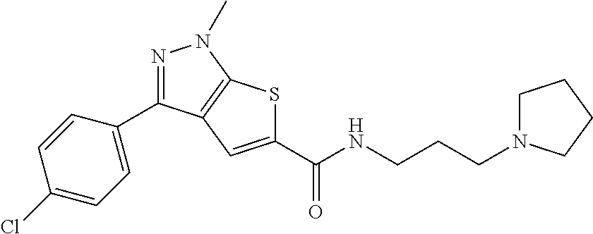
C1(C(NCCCN2CCCC2)=O)=CC2=C(S1)N(C)N=C2C1=CC=C(Cl)C=C1
